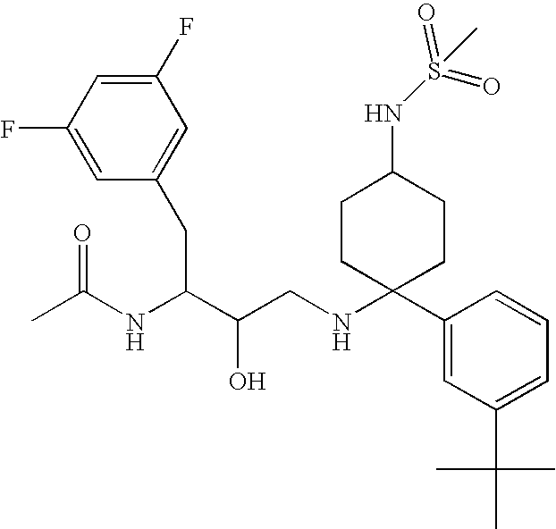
C1(F)=CC(F)=CC(CC(NC(C)=O)C(O)CNC2(C3=CC(C(C)(C)C)=CC=C3)CCC(NS(=O)(=O)C)CC2)=C1
